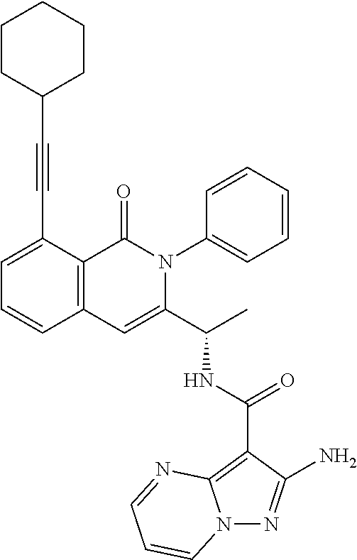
N12N=C(N)C(C(NC(C3=CC4=C(C(=O)N3C3=CC=CC=C3)C(C#CC3CCCCC3)=CC=C4)C)=O)=C1N=CC=C2
